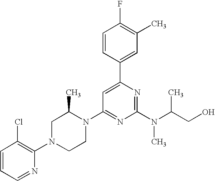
C1=CC=NC(N2CCN(C3=NC(N(C)C(CO)C)=NC(C4=CC(C)=C(F)C=C4)=C3)C(C)C2)=C1Cl
